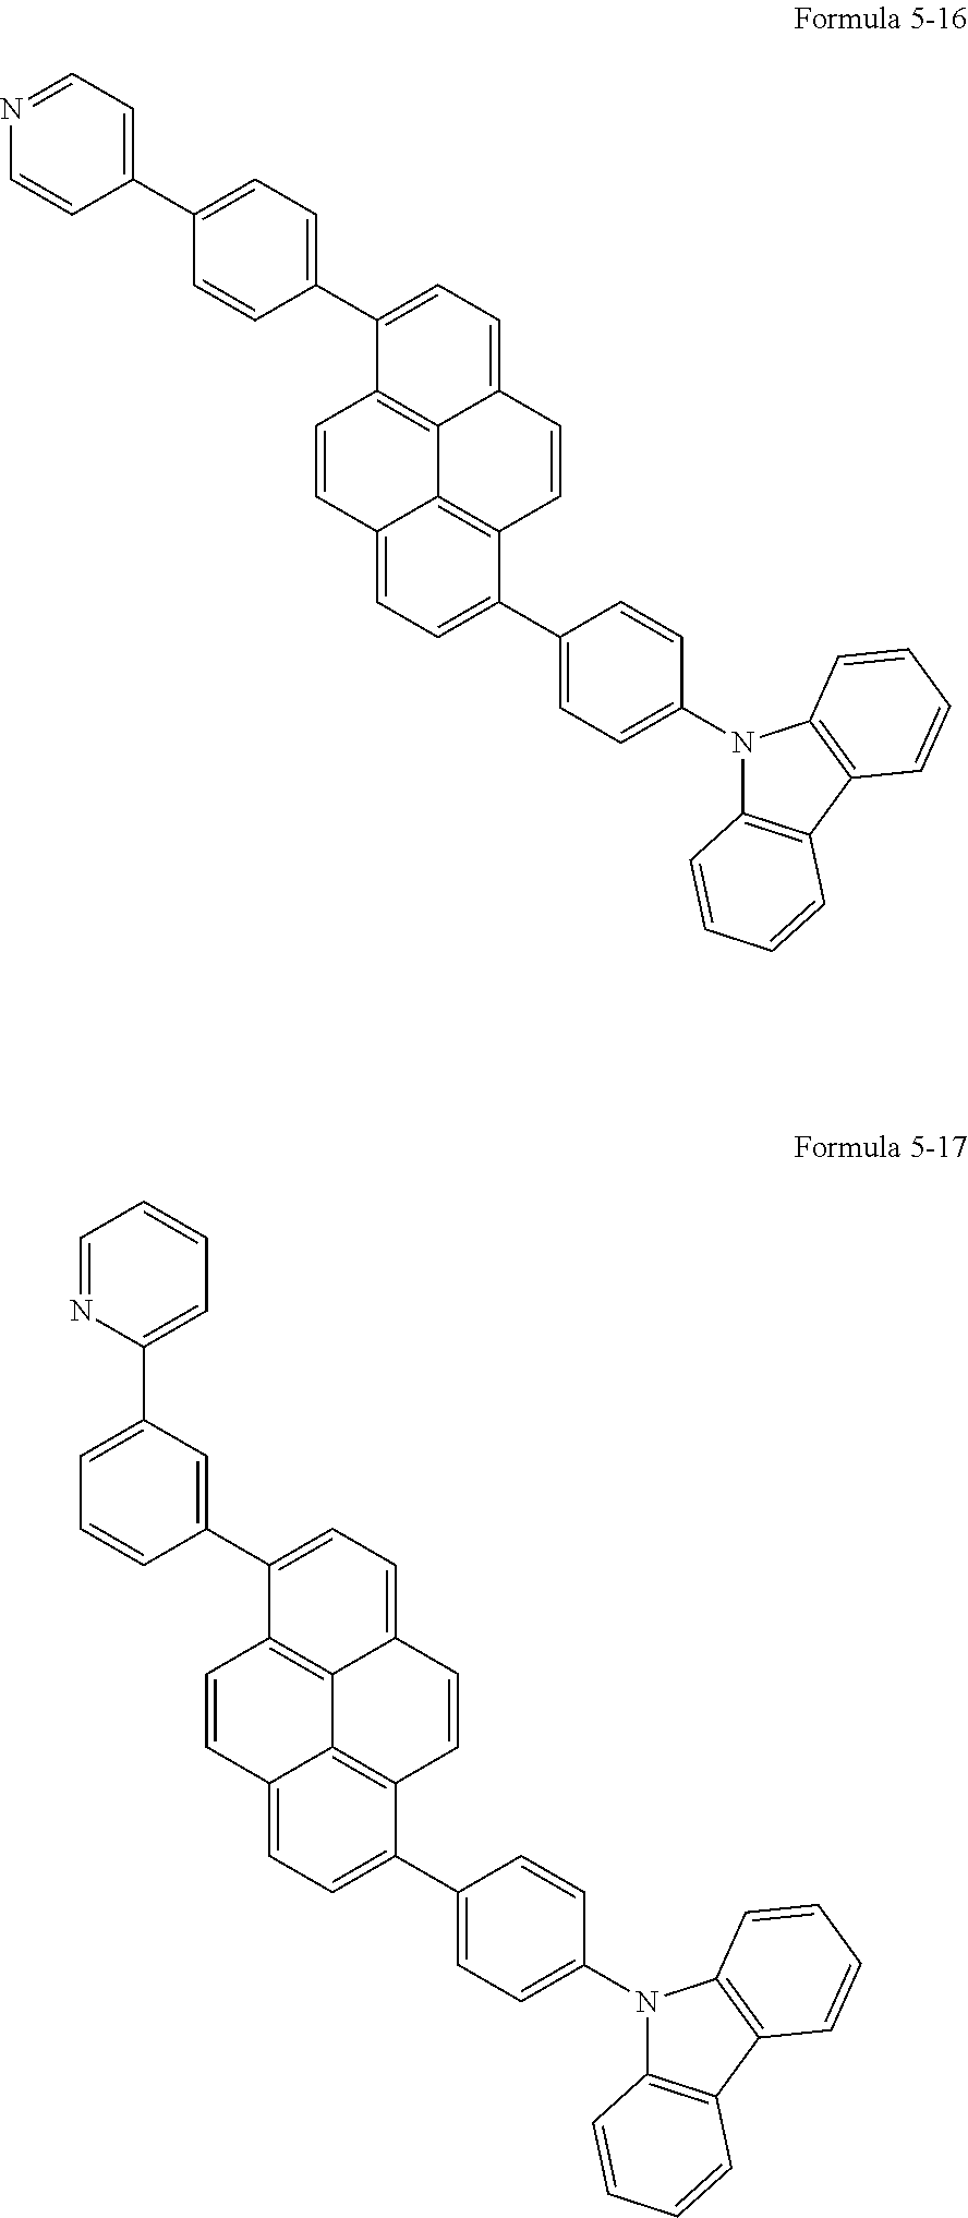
C1(C2=CC=C(C3=CC=C4C5=C3C=CC3=CC=C(C6=CC=C(N7C8=C(C9=C7C=CC=C9)C=CC=C8)C=C6)C(=C53)C=C4)C=C2)=CC=NC=C1.C12=C3C(=CC=C1C1=CC(C4=CC=CC=N4)=CC=C1)C=CC1=C3C(=CC=C1C1=CC=C(N3C4=C(C5=C3C=CC=C5)C=CC=C4)C=C1)C=C2
